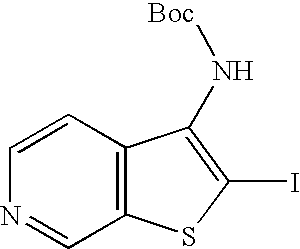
N1=CC2=C(C=C1)C(N[Boc])=C(I)S2
